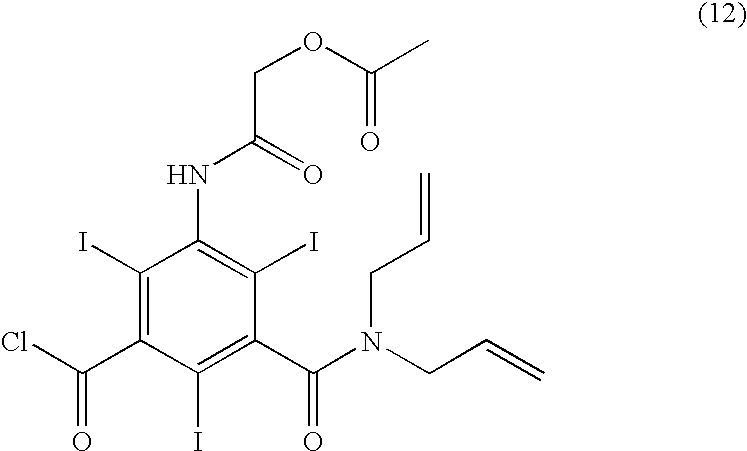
C1(I)=C(C(Cl)=O)C(I)=C(C(N(CC=C)CC=C)=O)C(I)=C1NC(COC(C)=O)=O
